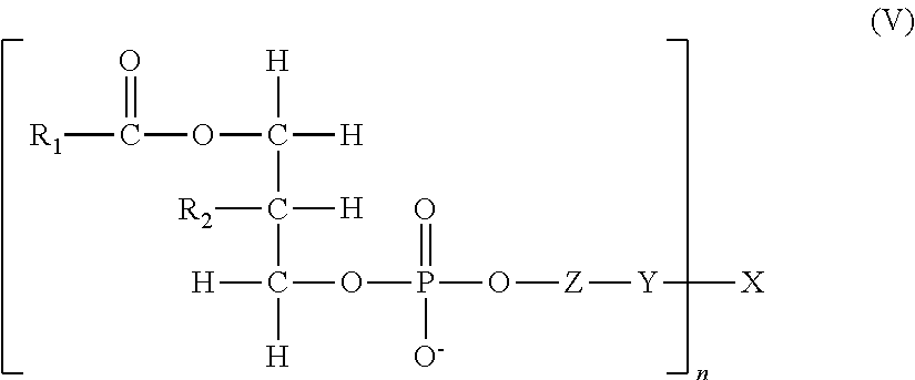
O(C([H])([H])C(C([H])(OP(O[Z][Y][X])(=O)[O-])[H])([H])[R2])C(=O)[R1]
